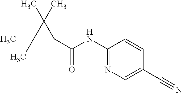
C(=O)(NC1=NC=C(C#N)C=C1)C1C(C)(C)C1(C)C
